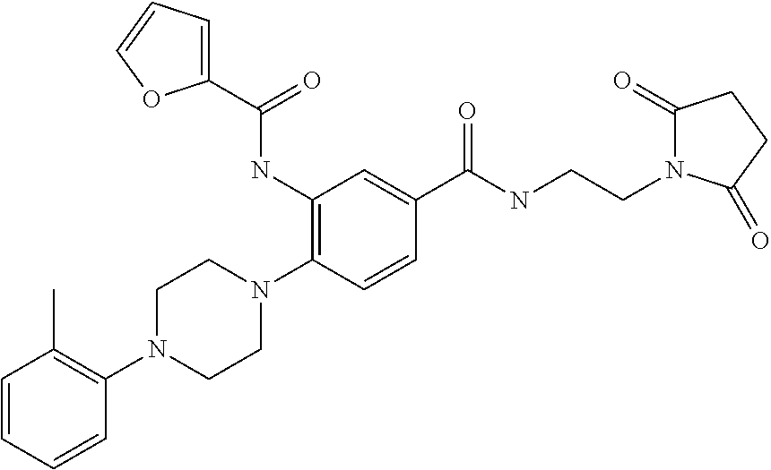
C1(NC(C2=CC=CO2)=O)=C(N2CCN(C3=C(C)C=CC=C3)CC2)C=CC(C(NCCN2C(=O)CCC2=O)=O)=C1
